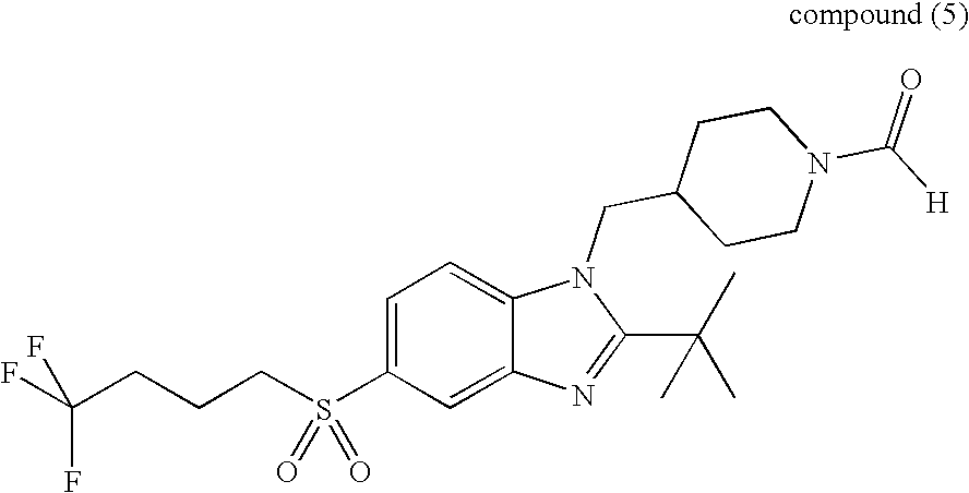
C(CS(C1=CC=C2C(=C1)N=C(C(C)(C)C)N2CC1CCN(C([H])=O)CC1)(=O)=O)CC(F)(F)F
